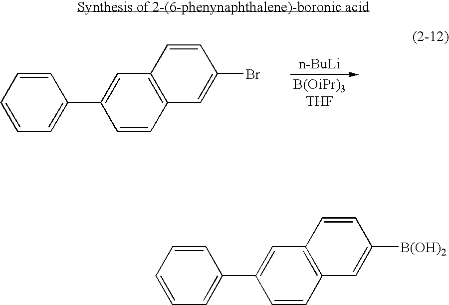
[n-BuLi].C1=CC=CC=C1C1=CC2=C(C=C1)C=C(Br)C=C2.C1=CC=CC=C1C1=CC2=C(C=C1)C=C([B(OH)2])C=C2
